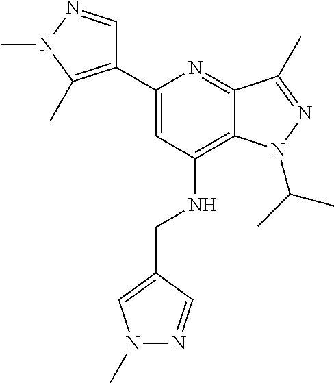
C1(C2=CC(NCC3=CN(C)N=C3)=C3C(=N2)C(C)=NN3C(C)C)=C(C)N(C)N=C1
